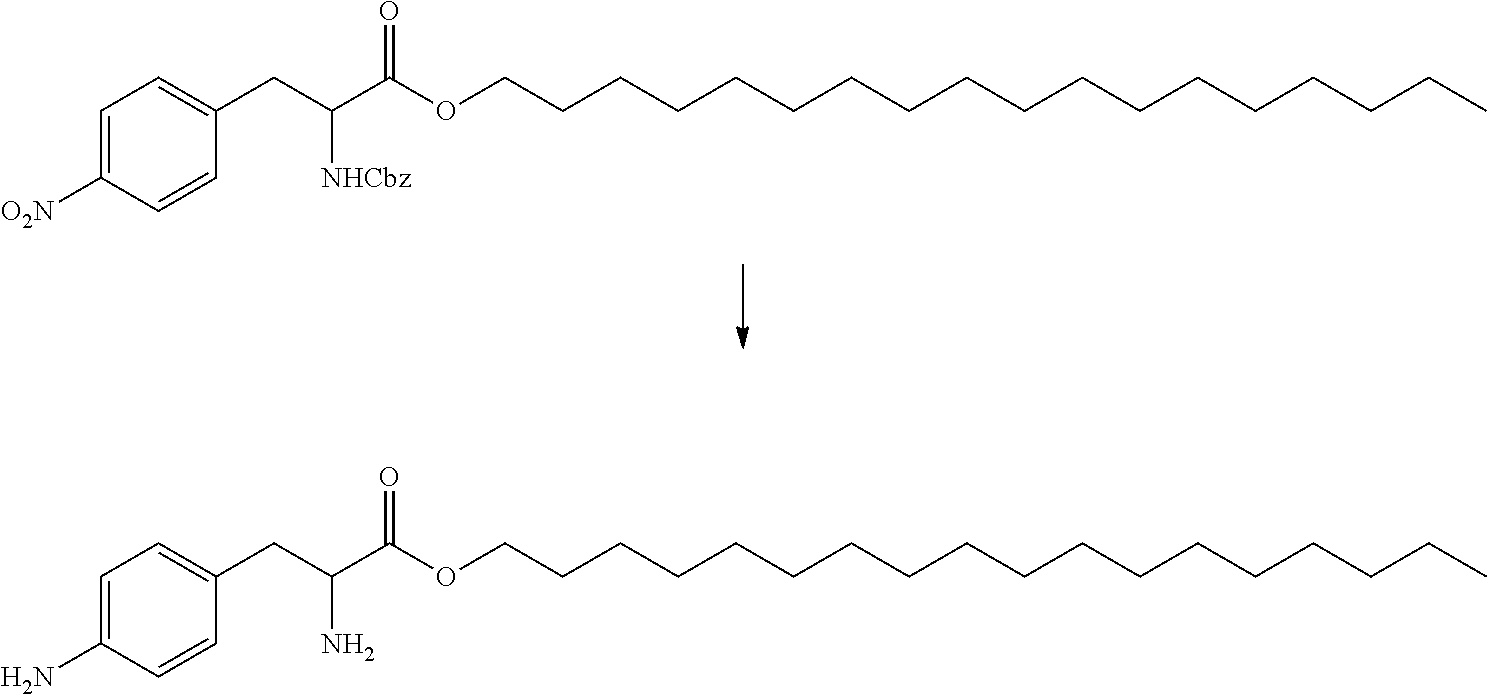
C1=C([O2N])C=CC(CC(C(OCCCCCCCCCCCCCCCCCC)=O)[NHCbz])=C1.C1=C(N)C=CC(CC(C(OCCCCCCCCCCCCCCCCCC)=O)N)=C1
